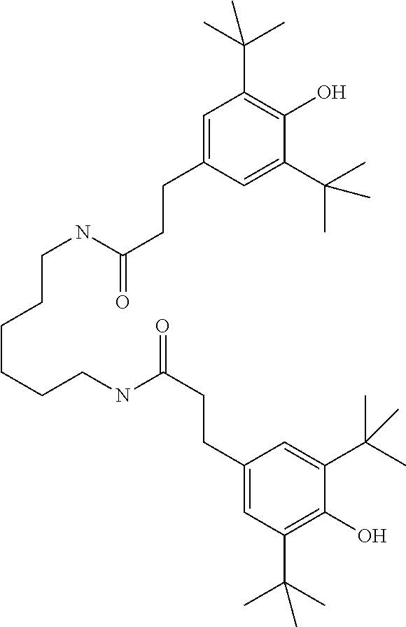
C1(C(C)(C)C)=CC(CCC(=O)NCCCCCCNC(CCC2=CC(C(C)(C)C)=C(O)C(C(C)(C)C)=C2)=O)=CC(C(C)(C)C)=C1O
